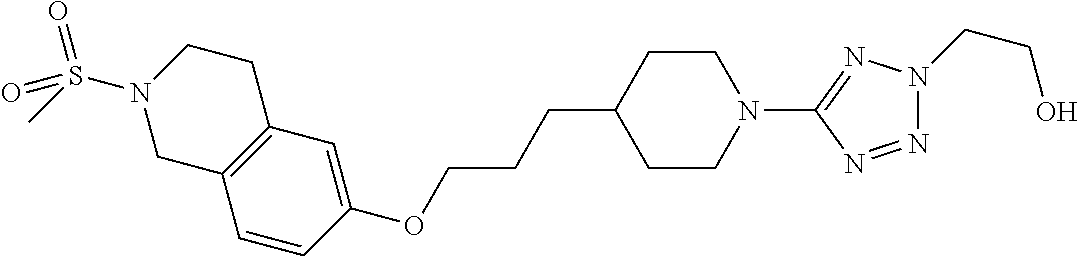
C1=CC(OCCCC2CCN(C3=NN(CCO)N=N3)CC2)=CC2=C1CN(S(C)(=O)=O)CC2
